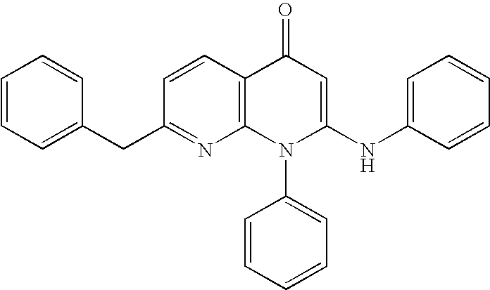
C1(CC2=CC=CC=C2)=NC2=C(C=C1)C(=O)C=C(NC1=CC=CC=C1)N2C1=CC=CC=C1
